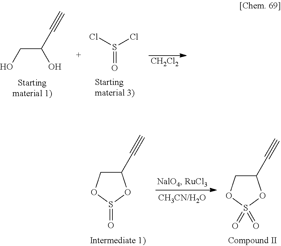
C(C(C#C)O)O.S(=O)(Cl)Cl.[CH2Cl2].C1(C#C)COS(=O)O1.C1(C#C)COS(=O)(=O)O1
